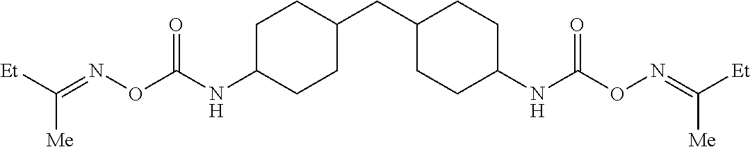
C1C(NC(ON=C([Et])[Me])=O)CCC(CC2CCC(NC(ON=C([Et])[Me])=O)CC2)C1
